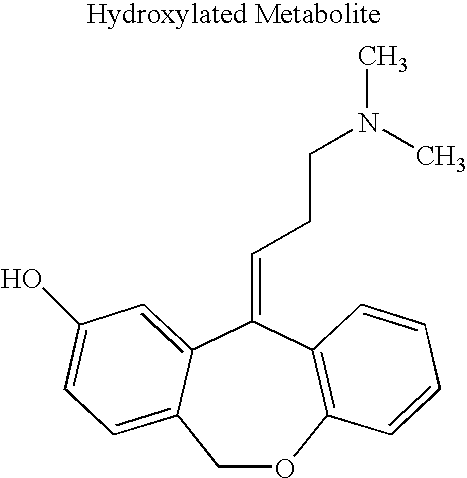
C1OC2=C(C(=CCCN(C)C)C3=CC(O)=CC=C13)C=CC=C2
